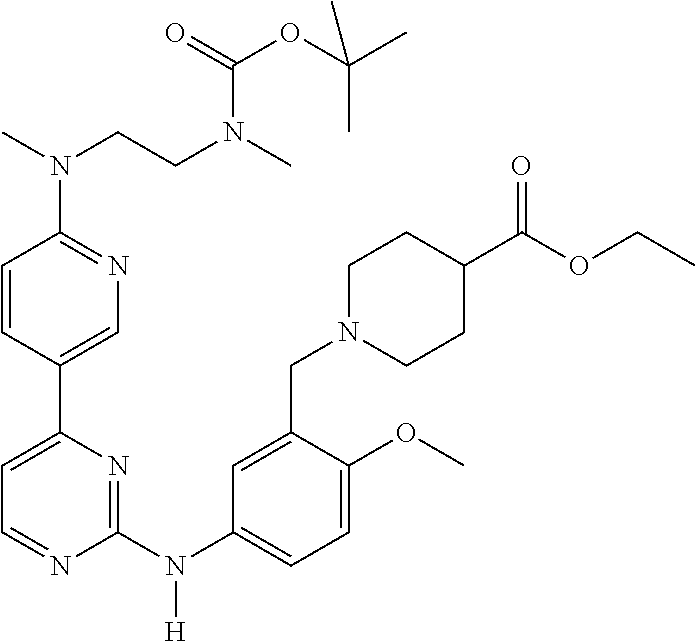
C1=CC(C2=CC=NC(N(C3=CC=C(OC)C(CN4CCC(C(OCC)=O)CC4)=C3)[H])=N2)=CN=C1N(C)CCN(C)C(=O)OC(C)(C)C
